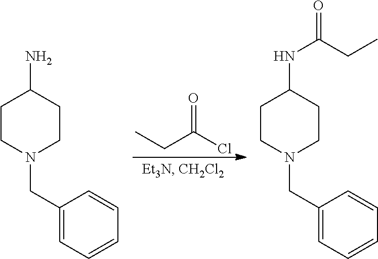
C(N1CCC(N)CC1)C1=CC=CC=C1.C(N1CCC(NC(CC)=O)CC1)C1=CC=CC=C1.CCC(Cl)=O
